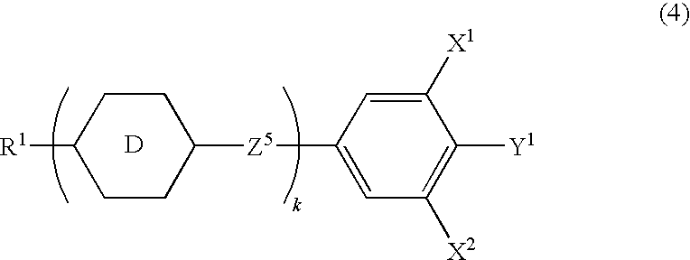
[R1]C1CCC([Z5]C2=CC([X2])=C([Y1])C([X1])=C2)CC1.[D]
